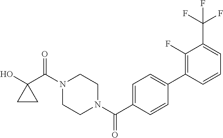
OC1(C(N2CCN(C(=O)C3=CC=C(C4=C(F)C(C(F)(F)F)=CC=C4)C=C3)CC2)=O)CC1
